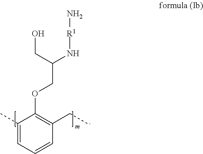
C1(C)=CC=CC(CC)=C1OCC(N[R1]N)CO
